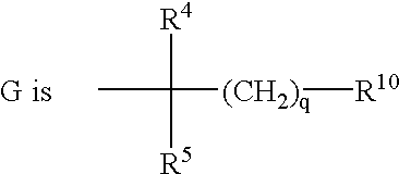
CC([R4])([R5])[(CH2)q][R10]
